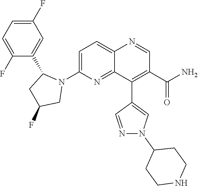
C1=C(N2CC(F)CC2C2=CC(F)=CC=C2F)N=C2C(=C1)N=CC(C(N)=O)=C2C1=CN(C2CCNCC2)N=C1
